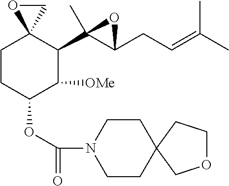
C1CC(OC(=O)N2CCC3(CC2)COCC3)C([OMe])C(C2(C)C(CC=C(C)C)O2)C12OC2
